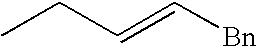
CCC=C[Bn]
